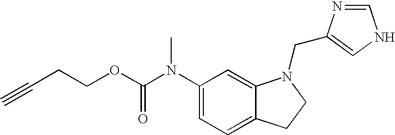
C1(N(C(OCCC#C)=O)C)=CC=C2C(=C1)N(CC1=CNC=N1)CC2
